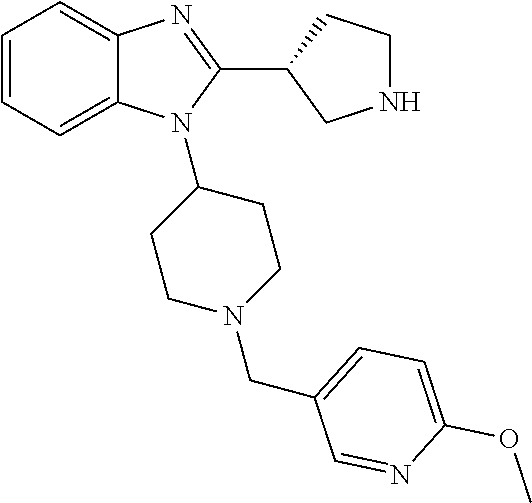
C1=CC=C2C(=C1)N=C(C1CNCC1)N2C1CCN(CC2=CC=C(OC)N=C2)CC1
